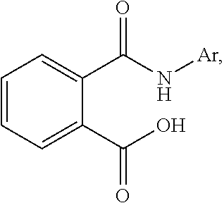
C1=CC=C(C(O)=O)C(C(N[Ar])=O)=C1
